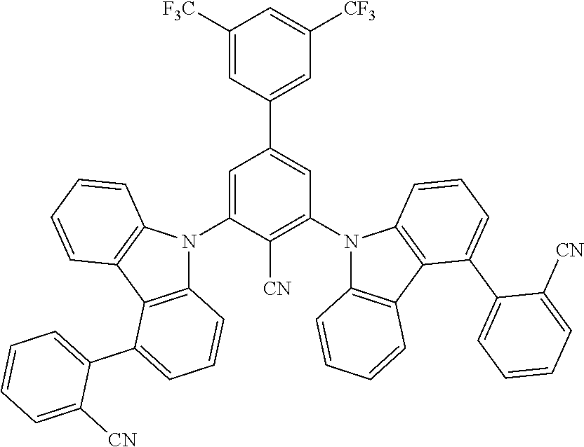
C1([F3C])=CC(C2=CC(N3C4=C(C5=C3C=CC=C5C3=CC=CC=C3[CN])C=CC=C4)=C([CN])C(N3C4=C(C5=C3C=CC=C5)C(C3=CC=CC=C3[CN])=CC=C4)=C2)=CC([CF3])=C1
